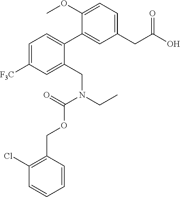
C1(CC(O)=O)=CC=C(OC)C(C2=CC=C([F3C])C=C2CN(CC)C(=O)OCC2=C(Cl)C=CC=C2)=C1
